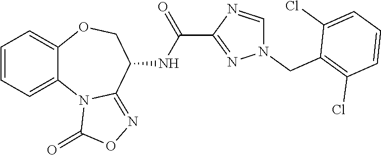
C1=CC=C2C(=C1)OCC(NC(C1=NN(CC3=C(Cl)C=CC=C3Cl)C=N1)=O)C1=NOC(=O)N21
